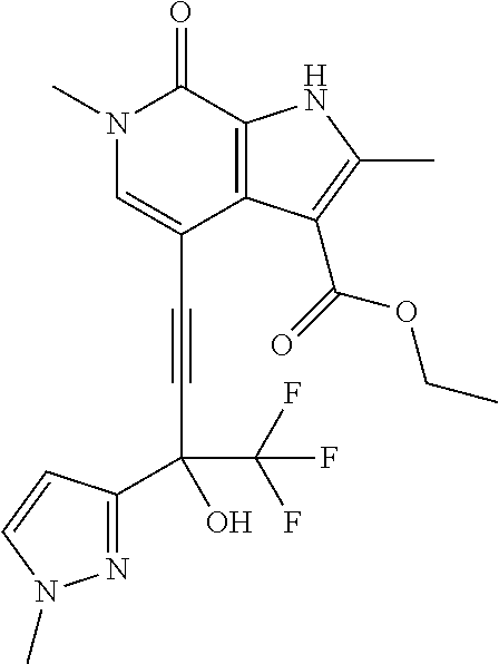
C(C1=CN(C)C(=O)C2=C1C(C(=O)OCC)=C(C)N2)#CC(C1=NN(C)C=C1)(C(F)(F)F)O
